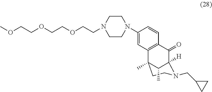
O(CCOC)CCOCCN1CCN(C2=CC3=C(C=C2)C(=O)C2([H])N(CC4CC4)CCC3(C)C2C)CC1
